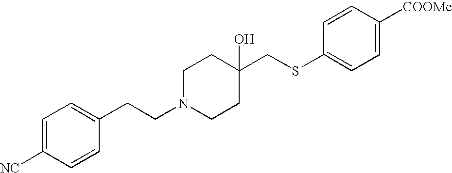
C1=C([NC])C=CC(CCN2CCC(CSC3=CC=C([COOMe])C=C3)(O)CC2)=C1
